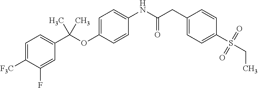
C1=C(OC(C2=CC=C([F3C])C(F)=C2)(C)C)C=CC(NC(CC2=CC=C(S(=O)(=O)CC)C=C2)=O)=C1
